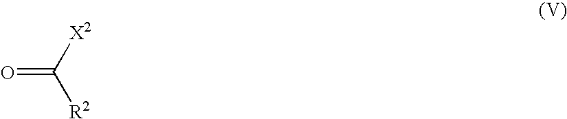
O=C([X2])[R2]
